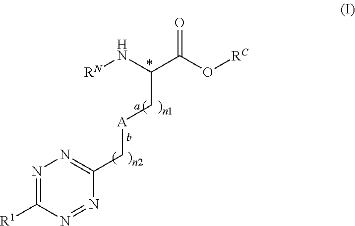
[RN]NC(C(O[RC])=O)C[A]CC1=NN=C([R1])N=N1
